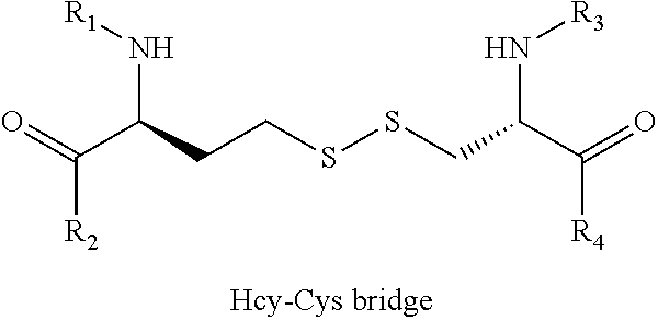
O=C(C(CCSSCC(C(=O)[R4])N[R3])N[R1])[R2]
